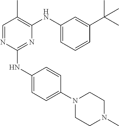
N1(C2=CC=C(NC3=NC(NC4=CC=CC(C(C)(C)C)=C4)=C(C)C=N3)C=C2)CCN(C)CC1
